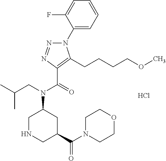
C1(N2N=NC(C(=O)N(CC(C)C)C3CNCC(C(N4CCOCC4)=O)C3)=C2CCCCOC)=CC=CC=C1F.Cl
